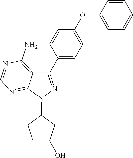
C1(C2=CC=C(OC3=CC=CC=C3)C=C2)=NN(C2CCC(O)C2)C2=NC=NC(N)=C12
